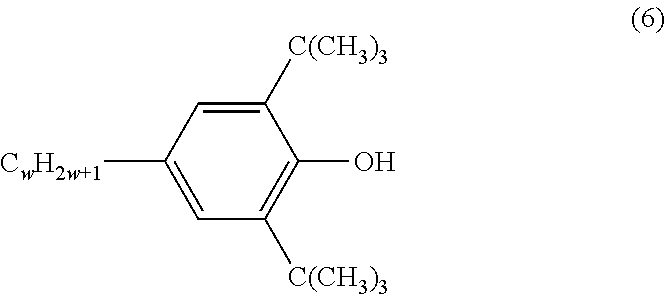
C1=C([CwH2w+1])C=C([C(CH3)3])C(O)=C1[C(CH3)3]
